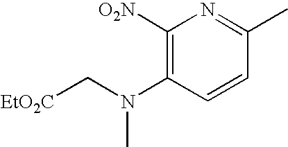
C1([O2N])=C(N(C[EtO2C])C)C=CC(C)=N1
